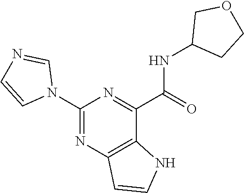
C1(NC(C2=NC(N3C=NC=C3)=NC3=C2NC=C3)=O)CCOC1
